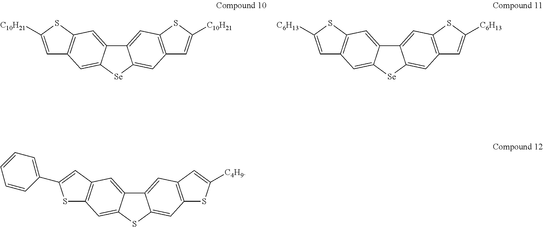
C12=CC3=C(C=C1[Se]C1=CC4=C(C=C21)SC([C10H21])=C4)C=C([C10H21])S3.C12=CC3=C(C=C1[Se]C1=CC4=C(C=C21)SC([C6H13])=C4)C=C([C6H13])S3.C12=CC3=C(C=C1SC1=CC4=C(C=C21)C=C(C1=CC=CC=C1)S4)SC([C4H9])=C3
